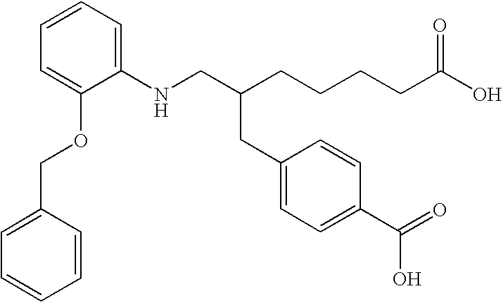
C1=CC=C(NCC(CCCCC(O)=O)CC2=CC=C(C(=O)O)C=C2)C(OCC2=CC=CC=C2)=C1
